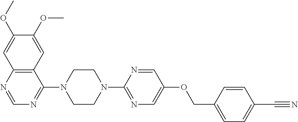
C12=C(N=CN=C1N1CCN(C3=NC=C(OCC4=CC=C(C#N)C=C4)C=N3)CC1)C=C(OC)C(OC)=C2
